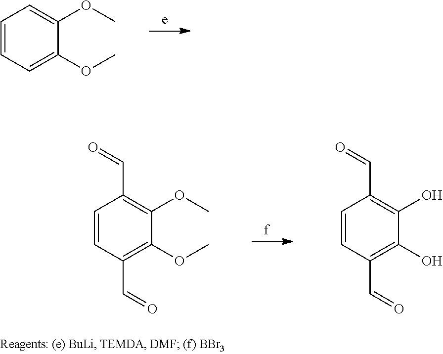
C1=CC=C(OC)C(OC)=C1.C1=CC(C=O)=C(OC)C(OC)=C1C=O.C1=CC(C=O)=C(O)C(O)=C1C=O
